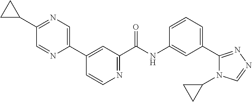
N1=C(C2CC2)C=NC(C2=CC(C(NC3=CC(C4=NN=CN4C4CC4)=CC=C3)=O)=NC=C2)=C1
